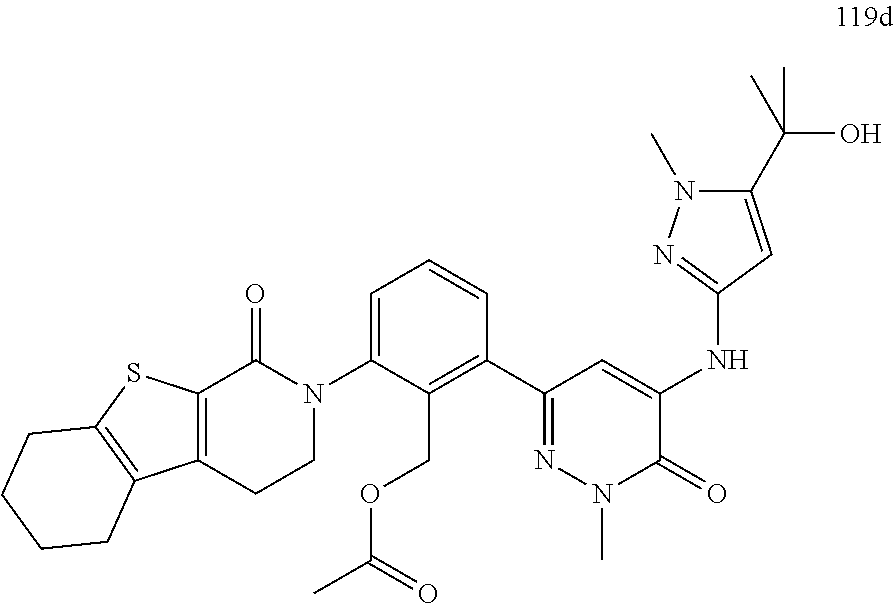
C1(C2=C(COC(=O)C)C(N3C(=O)C4=C(CC3)C3=C(S4)CCCC3)=CC=C2)=NN(C)C(=O)C(NC2=NN(C)C(C(C)(O)C)=C2)=C1
